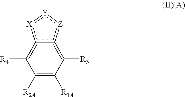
[Z]1:[Y]:[X]c2c1=C([R3])C([R1A])=C([R2A])C=2[R4]
